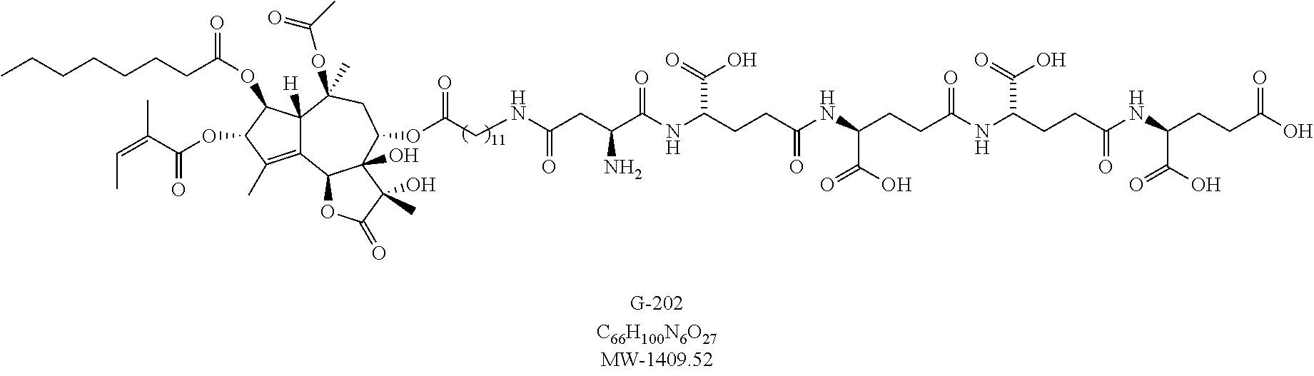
C(CC(C(NC(CCC(NC(CCC(NC(CCC(NC(CCC(O)=O)C(O)=O)=O)C(=O)O)=O)C(O)=O)=O)C(=O)O)=O)N)(=O)NCC(OC1CC(OC(C)=O)(C)C2([H])C(=C(C)C(OC(C(=CC)C)=O)C2OC(CCCCCCC)=O)C2OC(=O)C(C)(O)C12O)=O
